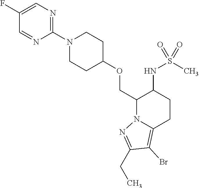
C(C1N2C(=C(Br)C(CC)=N2)CCC1NS(C)(=O)=O)OC1CCN(C2=NC=C(F)C=N2)CC1
